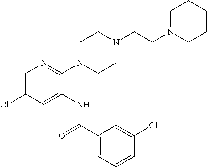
C1=C(Cl)C=C(NC(C2=CC=CC(Cl)=C2)=O)C(N2CCN(CCN3CCCCC3)CC2)=N1
